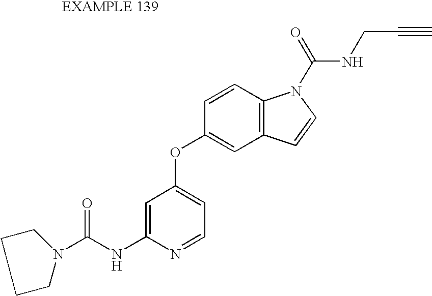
C1=C(NC(N2CCCC2)=O)N=CC=C1OC1=CC2=C(C=C1)N(C(=O)NCC#C)C=C2
